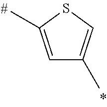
C1=C(C)SC=C1C
